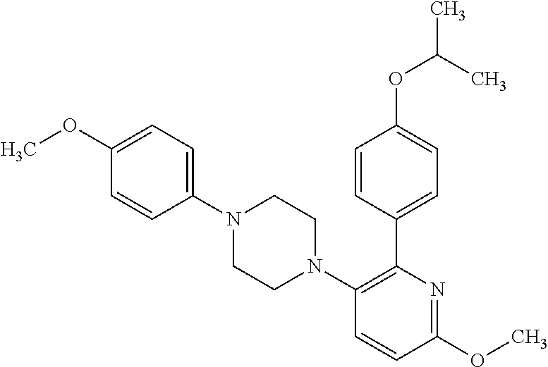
C1(OC)=CC=C(N2CCN(C3=C(C4=CC=C(OC(C)C)C=C4)N=C(OC)C=C3)CC2)C=C1
